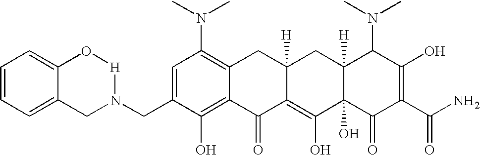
C1(CN2[H]OC3=CC=CC=C3C2)=CC(N(C)C)=C2C(=C1O)C(=O)C1=C(O)C3(O)C([H])(CC1([H])C2)C(N(C)C)C(O)=C(C(N)=O)C3=O
